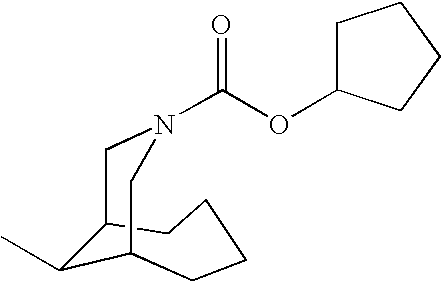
C(N1CC2C(C)C(CCCC2)C1)(OC1CCCC1)=O
